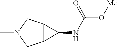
C12C(CN(C)C1)C2NC(O[Me])=O
